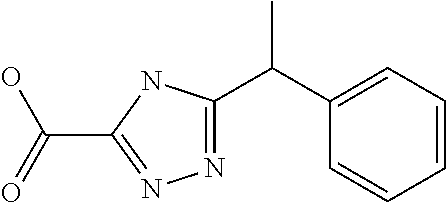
N1=C(C(C2=CC=CC=C2)C)NC(C(=O)O)=N1
